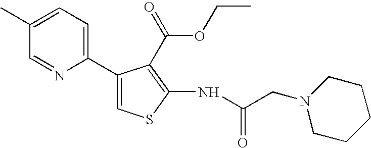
C1=C(C2=CC=C(C)C=N2)C(C(OCC)=O)=C(NC(=O)CN2CCCCC2)S1
